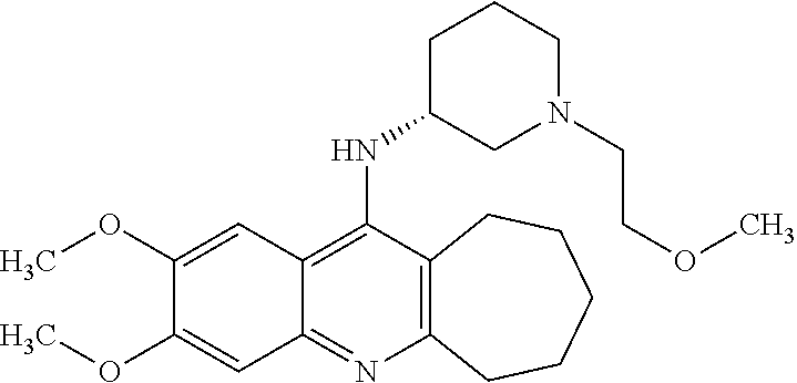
C12=C(N=C3C(=C1NC1CN(CCOC)CCC1)C=C(OC)C(OC)=C3)CCCCC2
